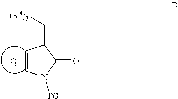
C1=CN([PG])C(=O)C1C[(RA)3].[Q]
